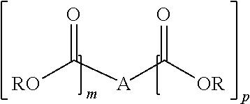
[RO]C([A]C([OR])=O)=O
